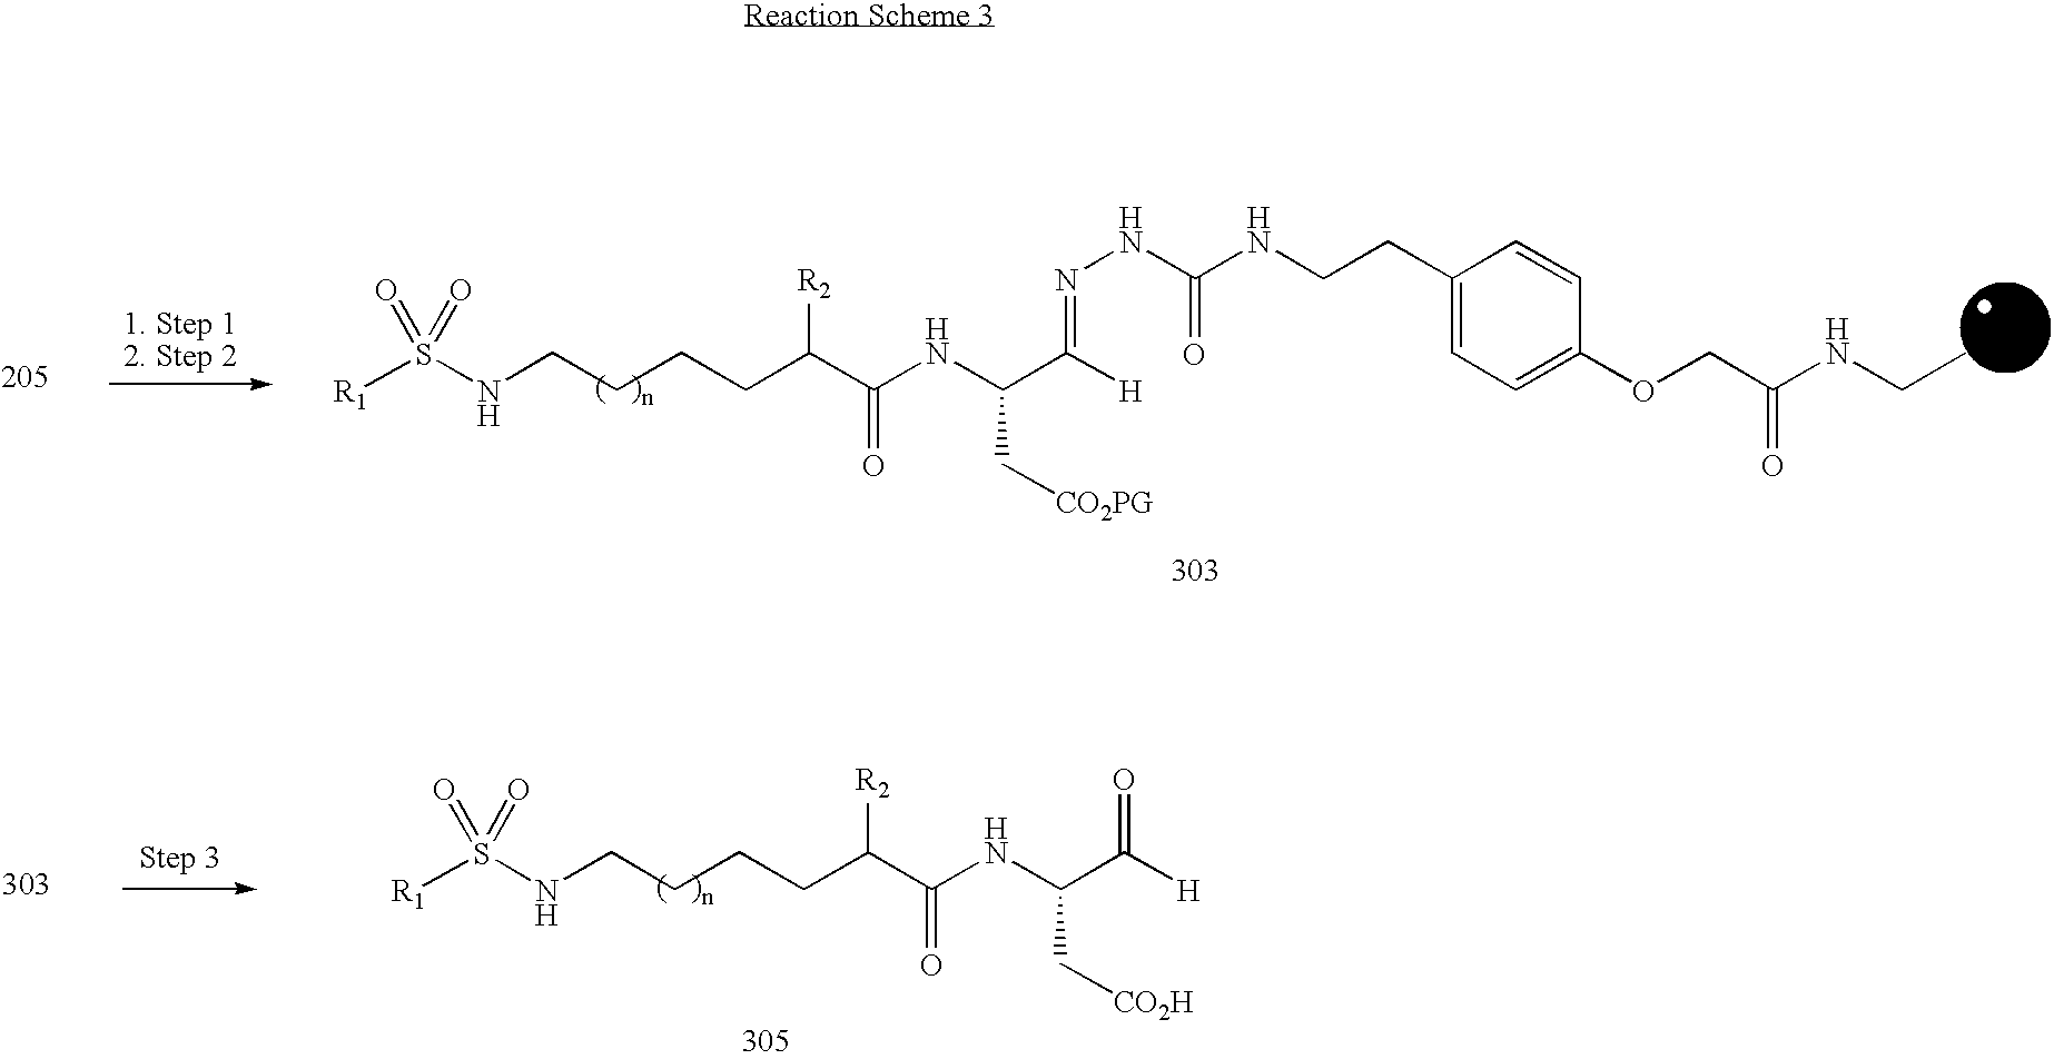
N(C(C([H])=NNC(NCCC1=CC=C(OCC(NCC)=O)C=C1)=O)C[CO2PG])C(C(CCCCNS([R1])(=O)=O)[R2])=O.N(C(C([H])=O)C[CO2H])C(C(CCCCNS([R1])(=O)=O)[R2])=O
